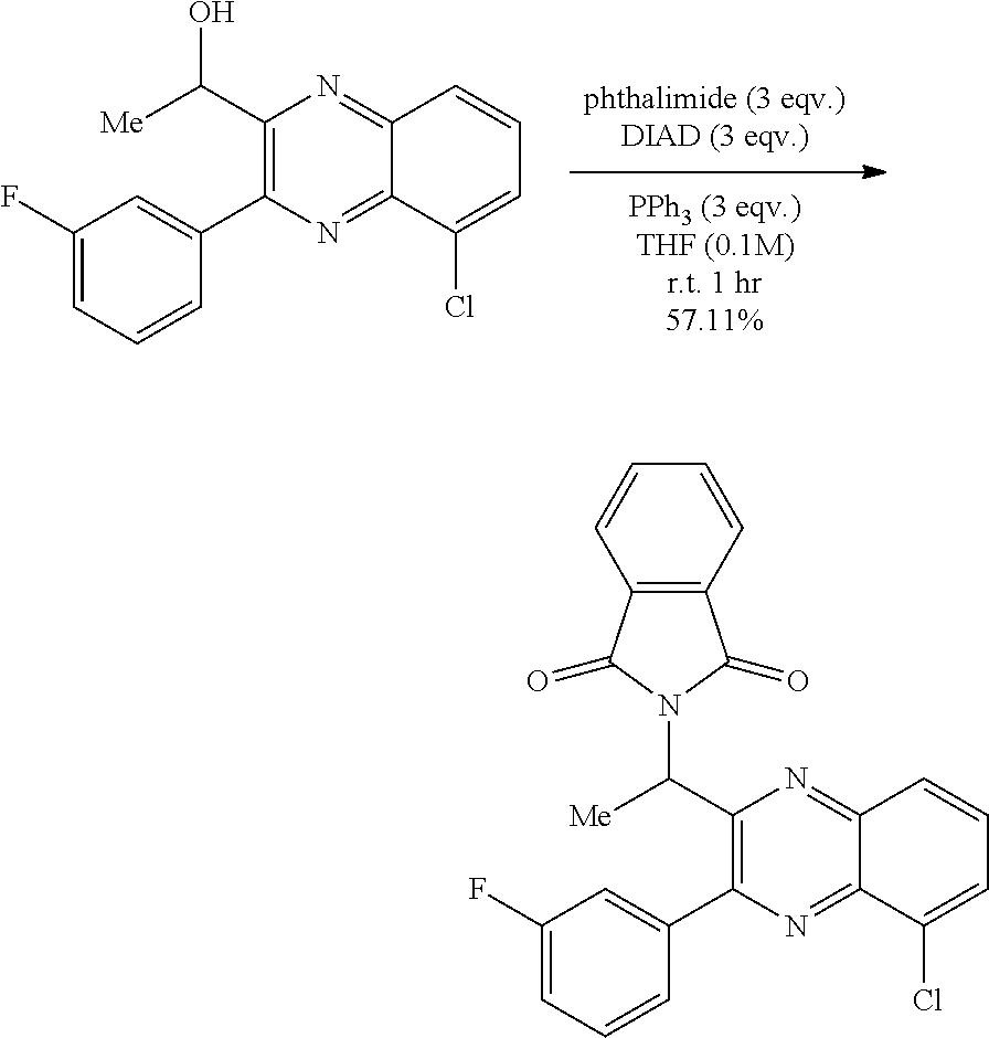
C12=NC(C3=CC(F)=CC=C3)=C(C(O)[Me])N=C1C=CC=C2Cl.C12=NC(C3=CC(F)=CC=C3)=C(C(N3C(=O)C4=C(C3=O)C=CC=C4)[Me])N=C1C=CC=C2Cl
